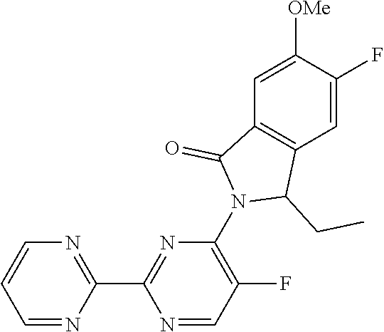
N1=CC(F)=C(N2C(CC)C3=C(C2=O)C=C([OMe])C(F)=C3)N=C1C1=NC=CC=N1
